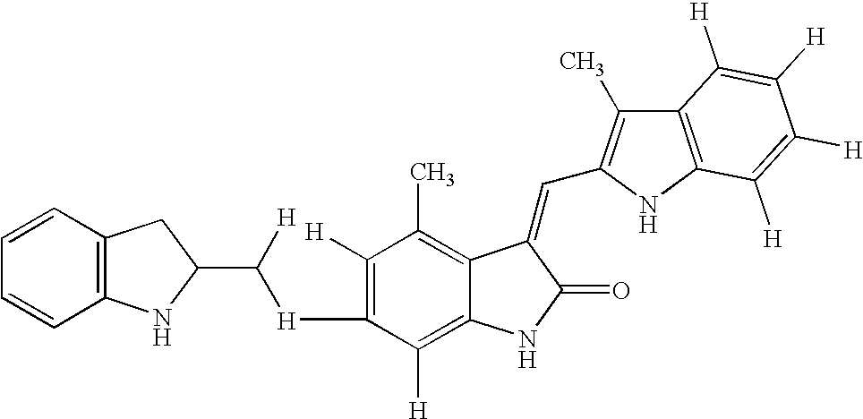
C1([H])=C([H]C([H])C2NC3=C(C=CC=C3)C2)C([H])=C2C(=C1C)C(=CC1=C(C)C3=C(N1)C([H])=C([H])C([H])=C3[H])C(=O)N2
